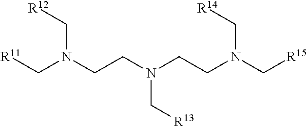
[R11]CN(C[R12])CCN(CCN(C[R15])C[R14])C[R13]
